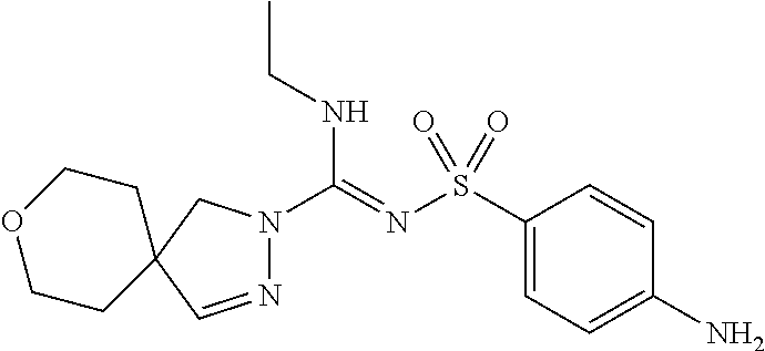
N1=CC2(CN1C(=NS(C1=CC=C(N)C=C1)(=O)=O)NCC)CCOCC2
